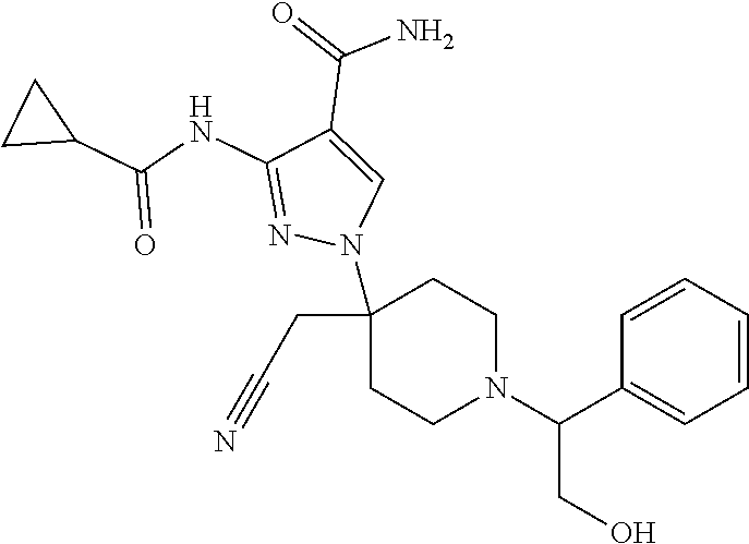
C1(CC#N)(N2C=C(C(=O)N)C(NC(C3CC3)=O)=N2)CCN(C(C2=CC=CC=C2)CO)CC1
